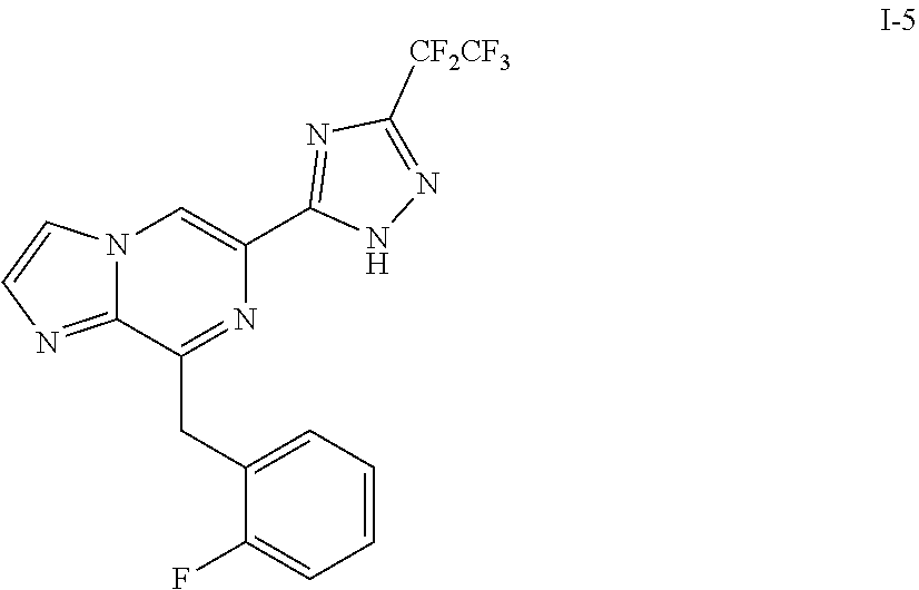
C1=CC=C(CC2=NC(C3=NC([CF2CF3])=NN3)=CN3C2=NC=C3)C(F)=C1
